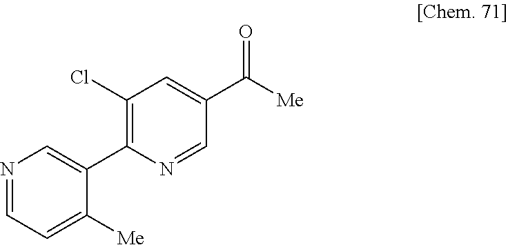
N1=CC=C([Me])C(C2=C(Cl)C=C(C([Me])=O)C=N2)=C1
